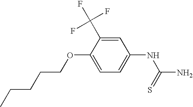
C(COC1=CC=C(NC(N)=S)C=C1C(F)(F)F)CCC
